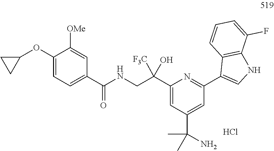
C1(C(CNC(C2=CC=C(OC3CC3)C([OMe])=C2)=O)(O)[F3C])=CC(C(C)(C)N)=CC(C2=CNC3=C2C=CC=C3F)=N1.Cl
